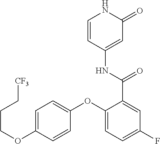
C1=CC(NC(C2=CC(F)=CC=C2OC2=CC=C(OCCC[CF3])C=C2)=O)=CC(=O)N1
